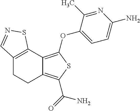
C12=C(OC3=CC=C(N)N=C3C)SC(C(=O)N)=C1CCC1=C2SN=C1
